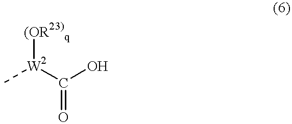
[(OR23)q][W2](C(=O)O)C
